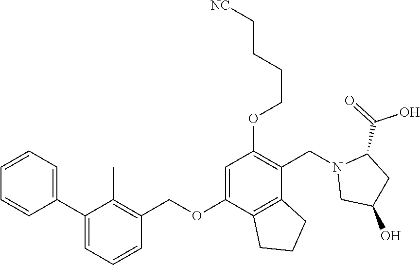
C1=CC=C(C2=CC=CC(COC3=CC(OCCCC[NC])=C(CN4CC(O)CC4C(O)=O)C4=C3CCC4)=C2C)C=C1
